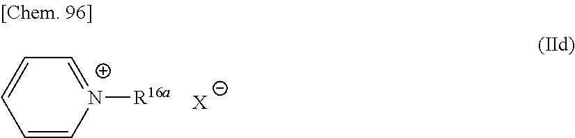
C1=CC=C[N+]([R16a])=C1.[X]
